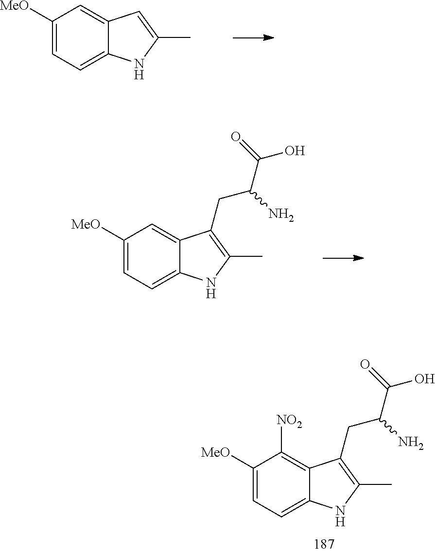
C1([MeO])=CC=C2C(=C1)C=C(C)N2.C1([MeO])=CC=C2C(=C1)C(CC(C(=O)O)N)=C(C)N2.C1([MeO])=CC=C2C(=C1[NO2])C(CC(C(=O)O)N)=C(C)N2
